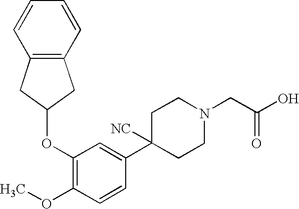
C1(OC2CC3=C(C2)C=CC=C3)=C(OC)C=CC(C2([NC])CCN(CC(O)=O)CC2)=C1
